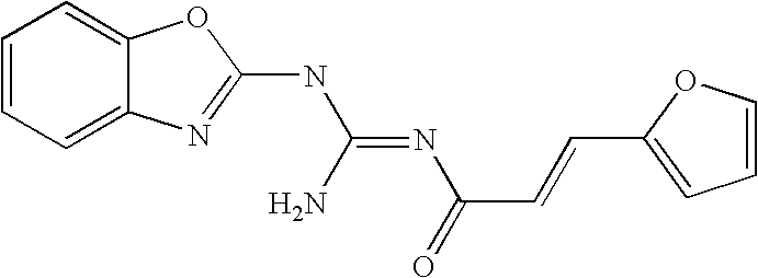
C1=CC=C2C(=C1)OC(NC(=NC(C=CC1=CC=CO1)=O)N)=N2
